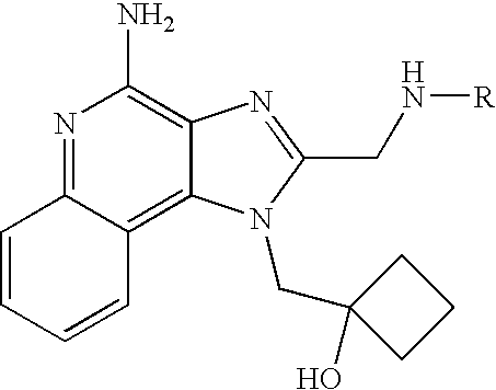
C1=CC=CC2=C3C(=C(N)N=C12)N=C(CN[R])N3CC1(O)CCC1
